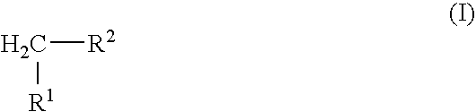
C([R2])[R1]
